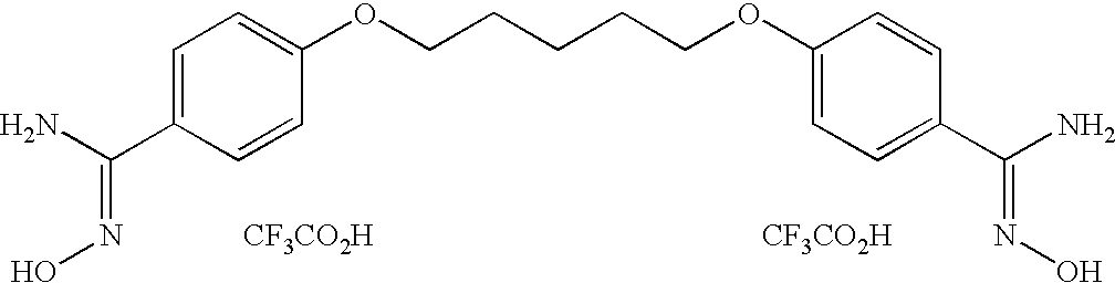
C1=C(C(N)=NO)C=CC(OCCCCCOC2=CC=C(C(N)=NO)C=C2)=C1.[CF3CO2H].[CF3CO2H]
